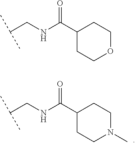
C(CNC(C1CCN(C)CC1)=O)(C)C.C(CNC(C1CCOCC1)=O)(C)C
